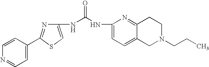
N1=C(C2=CC=NC=C2)SC=C1NC(=O)NC1=CC=C2C(=N1)CCN(CCC)C2
